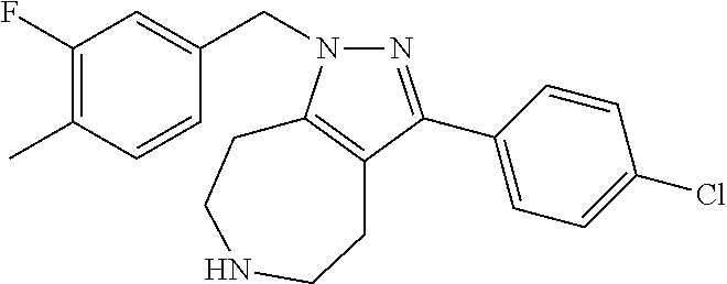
N1=C(C2=CC=C(Cl)C=C2)C2=C(N1CC1=CC(F)=C(C)C=C1)CCNCC2
